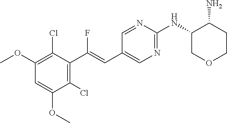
C1COCC(NC2=NC=C(C=C(C3=C(Cl)C(OC)=CC(OC)=C3Cl)F)C=N2)C1N
